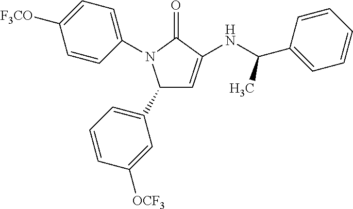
C1(C2=CC=CC([OCF3])=C2)C=C(NC(C2=CC=CC=C2)C)C(=O)N1C1=CC=C([F3CO])C=C1
